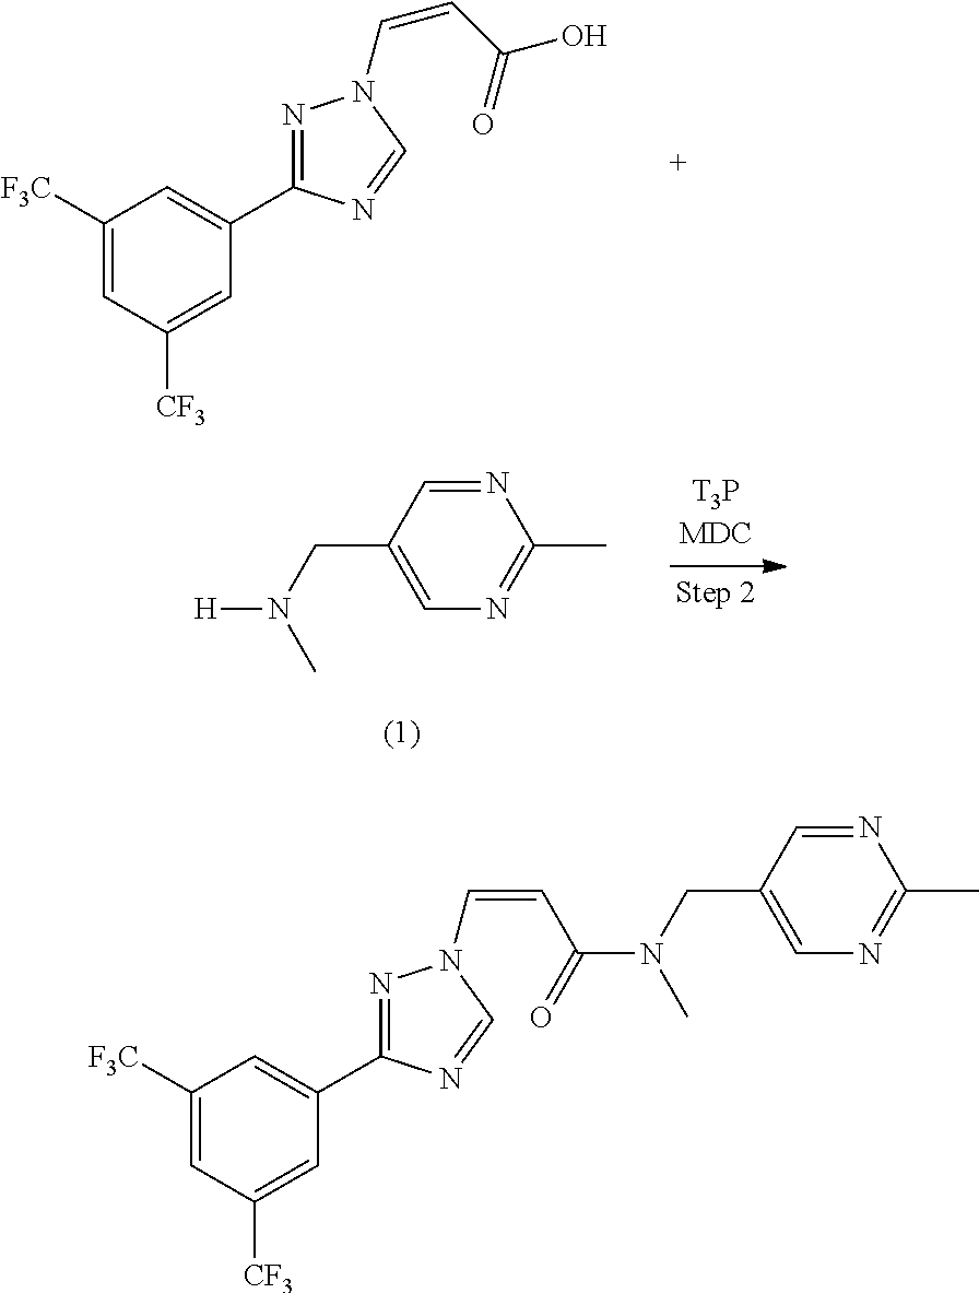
C1([F3C])=CC([CF3])=CC(C2=NN(C=CC(O)=O)C=N2)=C1.N1=CC(CN([H])C)=CN=C1C.C1([F3C])=CC([CF3])=CC(C2=NN(C=CC(N(C)CC3=CN=C(C)N=C3)=O)C=N2)=C1
